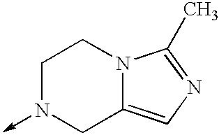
C1N(->C)CC2=CN=C(C)N2C1
